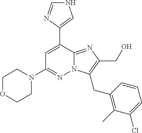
N12C(=NC(CO)=C1CC1=C(C)C(Cl)=CC=C1)C(C1=CNC=N1)=CC(N1CCOCC1)=N2
